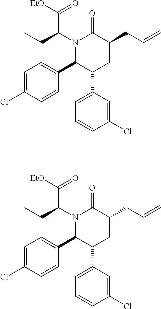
N1(C(CC)C([EtO])=O)C(C2=CC=C(Cl)C=C2)C(C2=CC=CC(Cl)=C2)CC(CC=C)C1=O.N1(C(CC)C([EtO])=O)C(C2=CC=C(Cl)C=C2)C(C2=CC=CC(Cl)=C2)CC(CC=C)C1=O
